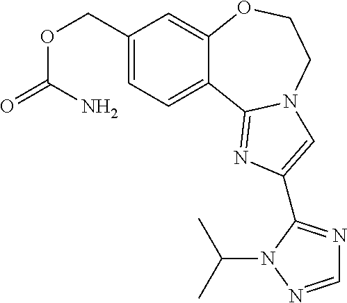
C1(COC(=O)N)=CC=C2C(=C1)OCCN1C2=NC(C2=NC=NN2C(C)C)=C1
